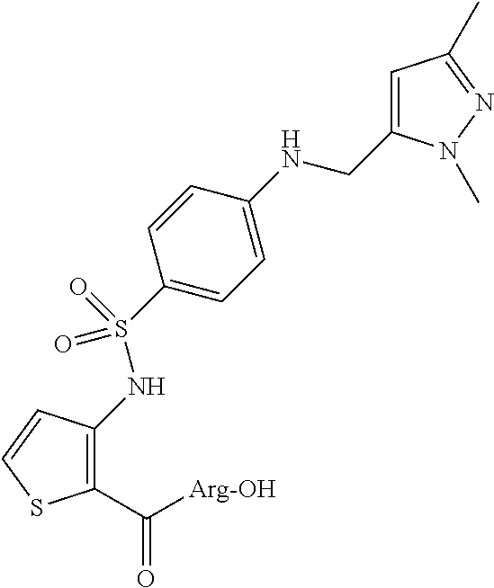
C1(C([Arg-OH])=O)=C(NS(=O)(=O)C2=CC=C(NCC3=CC(C)=NN3C)C=C2)C=CS1
